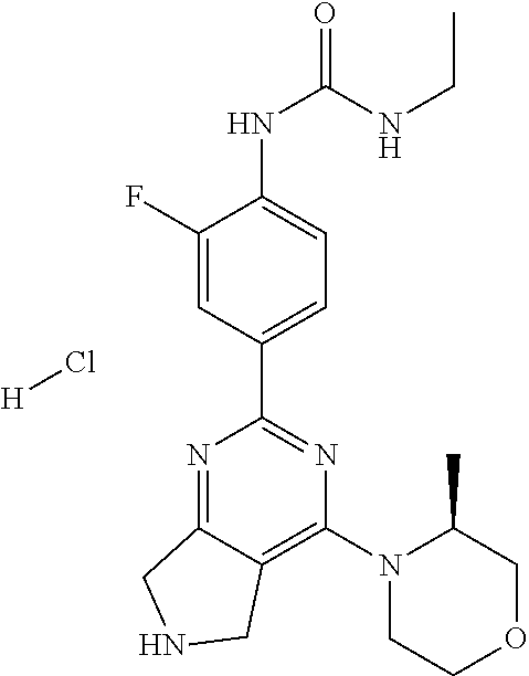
C1(F)=CC(C2=NC(N3CCOCC3C)=C3C(=N2)CNC3)=CC=C1NC(=O)NCC.[H]Cl
